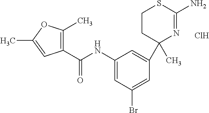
C1(NC(C2=C(C)OC(C)=C2)=O)=CC(Br)=CC(C2(C)N=C(N)SCC2)=C1.Cl
